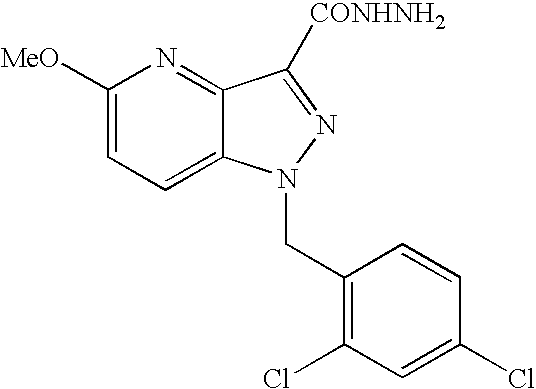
C1([MeO])=CC=C2C(=N1)C([CONHNH2])=NN2CC1=C(Cl)C=C(Cl)C=C1
